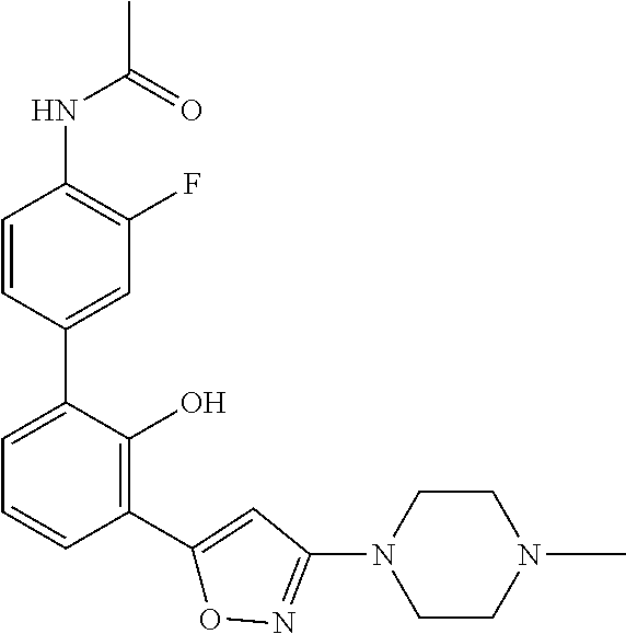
N(C1=C(F)C=C(C2=CC=CC(C3=CC(N4CCN(C)CC4)=NO3)=C2O)C=C1)C(=O)C
